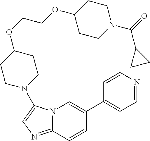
N12C(=NC=C1N1CCC(OCCOC3CCN(C(=O)C4CC4)CC3)CC1)C=CC(C1=CC=NC=C1)=C2
